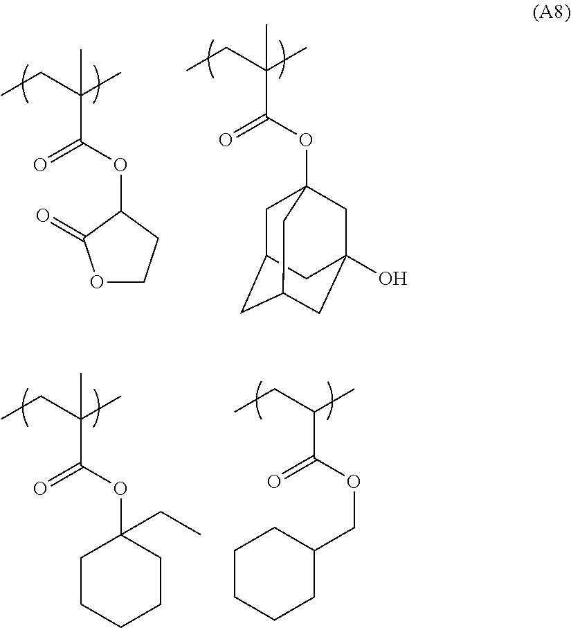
C(C(OC12CC3CC(CC(O)(C1)C3)C2)=O)(CC)(C)C.C(C(OC1C(=O)OCC1)=O)(CC)(C)C.C(C(OC1(CC)CCCCC1)=O)(CC)(C)C.C(C(OCC1CCCCC1)=O)(CC)C
